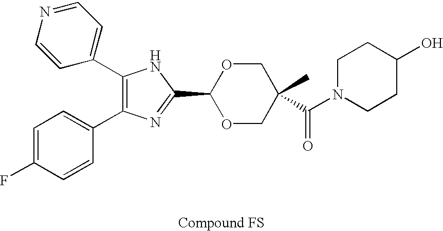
C1(C2=CC=NC=C2)=C(C2=CC=C(F)C=C2)N=C(C2OCC(C)(C(N3CCC(O)CC3)=O)CO2)N1
